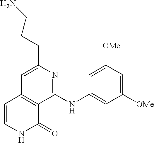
C(C1=CC2=C(C(NC3=CC([OMe])=CC([OMe])=C3)=N1)C(=O)NC=C2)CCN
